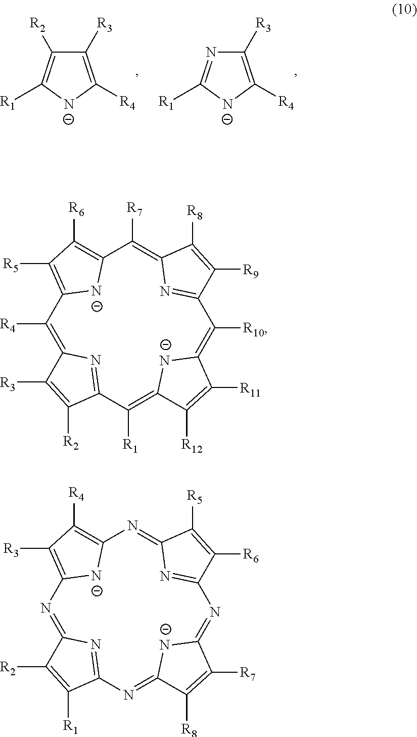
C1([R3])=C([R4])[N-]C([R1])=C1[R2].C1([R3])=C([R4])[N-]C([R1])=N1.C1([R4])=C2N=C(C([R1])=C3[N-]C(=C([R10])C4=NC(=C([R7])C5=C([R6])C([R5])=C1[N-]5)C([R8])=C4[R9])C([R11])=C3[R12])C([R2])=C2[R3].N1=C2N=C(N=C3[N-]C(=NC4=NC(=NC5=C([R4])C([R3])=C1[N-]5)C([R5])=C4[R6])C([R7])=C3[R8])C([R1])=C2[R2]
